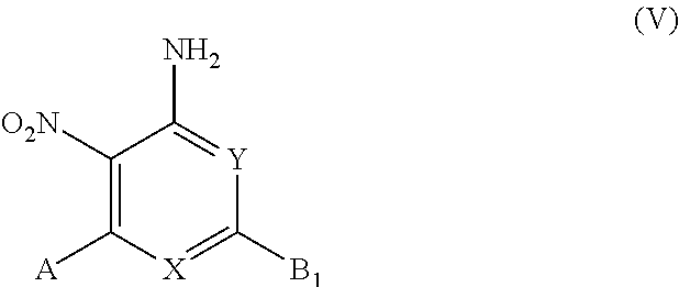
C1([O2N])=C([A])[X]=C([B1])[Y]=C1N
